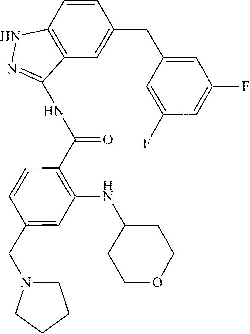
C1(F)=CC(F)=CC(CC2=CC3=C(C=C2)NN=C3NC(=O)C2=C(NC3CCOCC3)C=C(CN3CCCC3)C=C2)=C1
